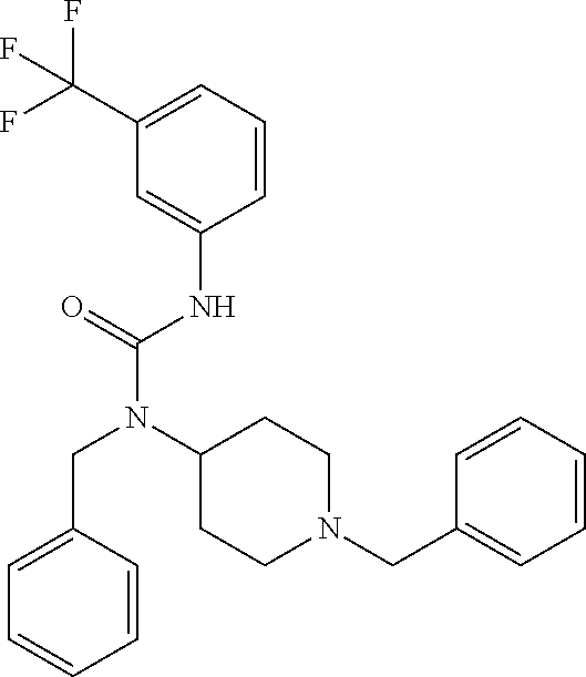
C1(C(F)(F)F)=CC=CC(NC(N(C2CCN(CC3=CC=CC=C3)CC2)CC2=CC=CC=C2)=O)=C1
